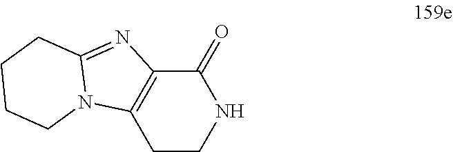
C1(=O)C2=C(CCN1)N1C(=N2)CCCC1
